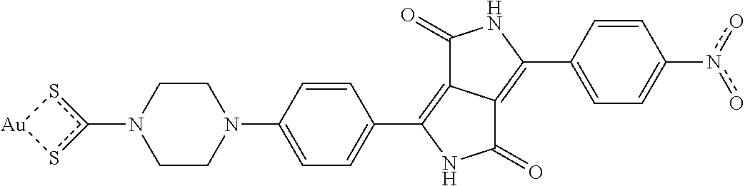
C1CN(C2=CC=C(C3=C4C(=C(C5=CC=C(n(o)o)C=C5)NC4=O)C(=O)N3)C=C2)CCN1c1s[Au]s1
